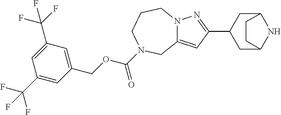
C12=CC(C3CC4NC(C3)CC4)=NN1CCCN(C(OCC1=CC(C(F)(F)F)=CC(C(F)(F)F)=C1)=O)C2
